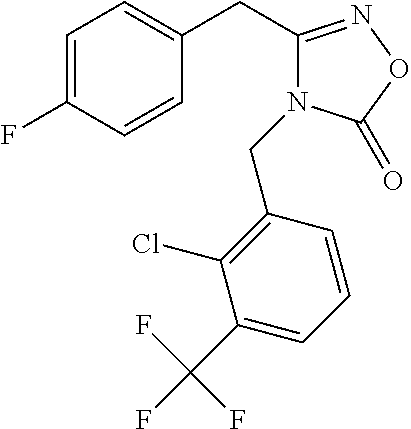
C1=C(F)C=CC(CC2=NOC(=O)N2CC2=C(Cl)C(C(F)(F)F)=CC=C2)=C1
